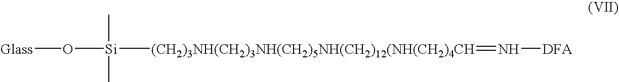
[Glass]O[Si]([(CH2)3NH(CH2)3NH(CH2)5NH(CH2)12(NH(CH2)4CH]=N[DFA])(C)C
